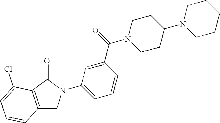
C1CC(N2CCCCC2)CCN1C(C1=CC(N2CC3=C(C(Cl)=CC=C3)C2=O)=CC=C1)=O
